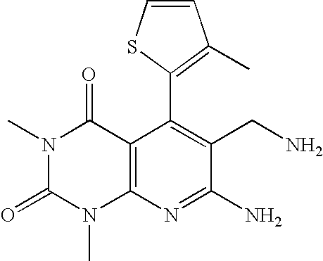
C1=CSC(C2=C(CN)C(N)=NC3=C2C(=O)N(C)C(=O)N3C)=C1C
